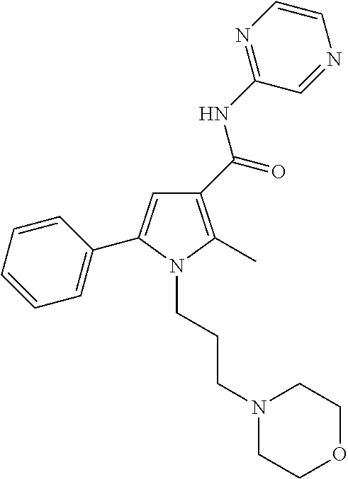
C1(C(=O)NC2=NC=CN=C2)=C(C)N(CCCN2CCOCC2)C(C2=CC=CC=C2)=C1
